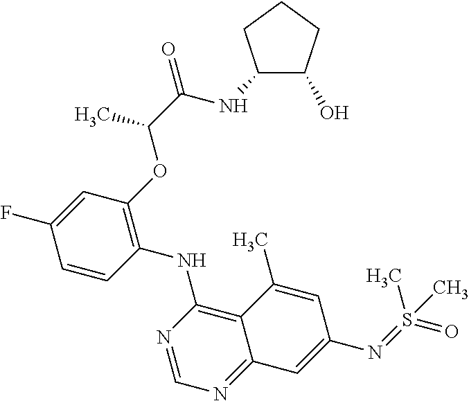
C1=CC(NC2=C3C(=NC=N2)C=C(N=S(=O)(C)C)C=C3C)=C(OC(C(=O)NC2C(O)CCC2)C)C=C1F
